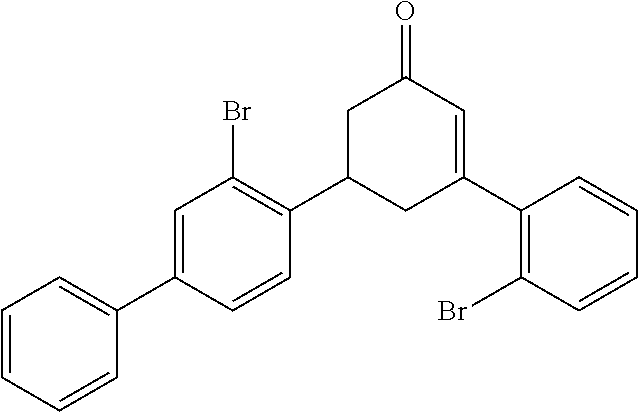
C1=C(C2=CC=CC=C2)C=CC(C2CC(C3=C(Br)C=CC=C3)=CC(=O)C2)=C1Br
